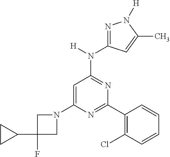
C1(N2CC(F)(C3CC3)C2)=CC(N(C2=NN([H])C(C)=C2)[H])=NC(C2=C(Cl)C=CC=C2)=N1
